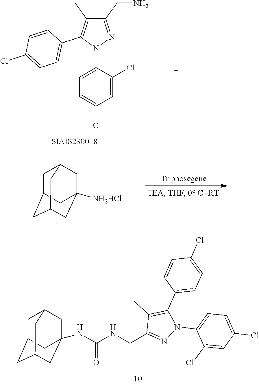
C1=C(Cl)C=C(Cl)C(N2N=C(CN)C(C)=C2C2=CC=C(Cl)C=C2)=C1.C1C2CC3CC([NH2HCl])(CC1C3)C2.C1C2CC3CC(NC(NCC4=NN(C5=CC=C(Cl)C=C5Cl)C(C5=CC=C(Cl)C=C5)=C4C)=O)(CC1C3)C2
